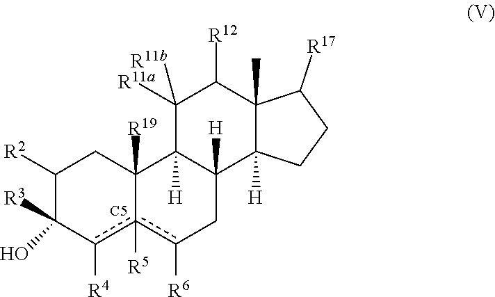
C1([R2])C([R3])(O)c([R4])c2([R5])c([R6])CC3([H])C([H])(C2([R19])C1)C([R11a])([R11b])C([R12])C1(C)C3([H])CCC1[R17].[C5]
